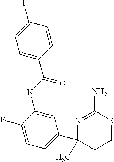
N1=C(N)SCCC1(C1=CC=C(F)C(NC(=O)C2=CC=C(I)C=C2)=C1)C
